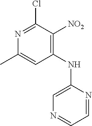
N1=C(Cl)C([NO2])=C(NC2=CN=CC=N2)C=C1C
